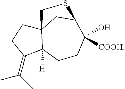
CC(C)=C1C2([H])C3(CC1)CC(C([COOH])(O)CC2)SC3
